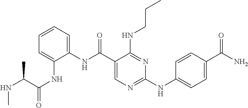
N(C(C1=CN=C(NC2=CC=C(C(N)=O)C=C2)N=C1NCCC)=O)C1=CC=CC=C1NC(C(NC)C)=O
